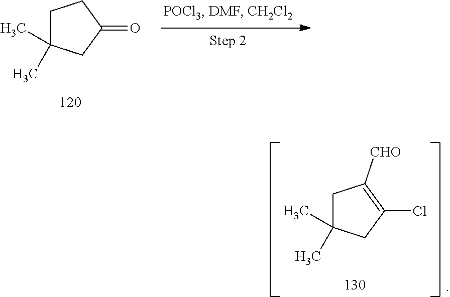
C1C(C)(C)CC(=O)C1.C1C(C)(C)CC(Cl)=C1[CHO]
